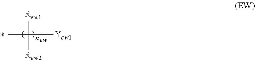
[Rew1]C([Yew1])([Rew2])C
